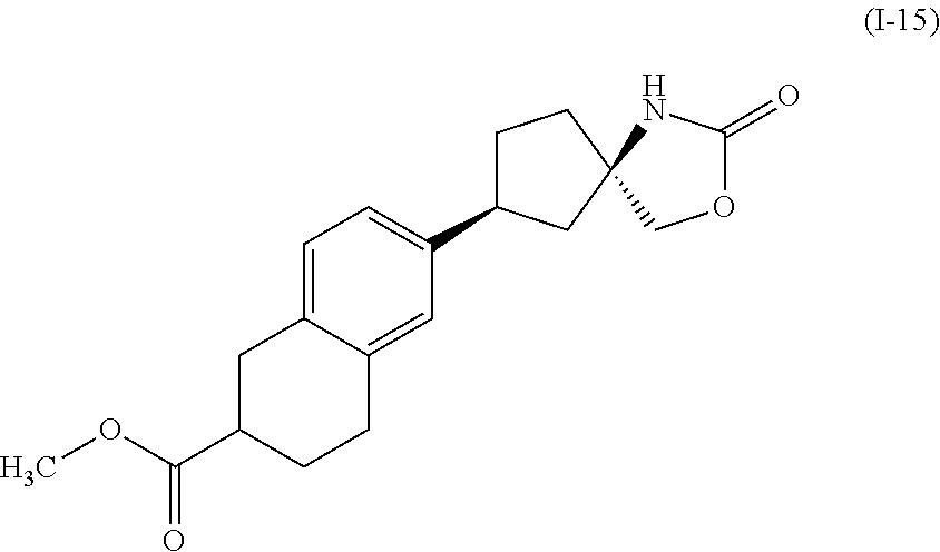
C1=C2C(=CC(C3CCC4(C3)COC(=O)N4)=C1)CCC(C(OC)=O)C2
